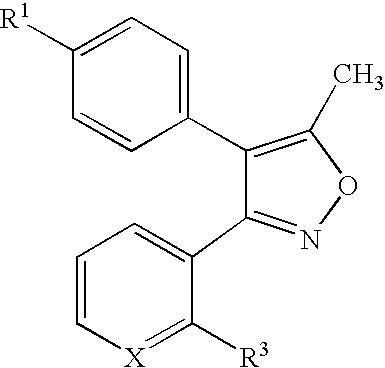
[R1]C1=CC=C(C2=C(C)ON=C2C2=CC=C[X]=C2[R3])C=C1
